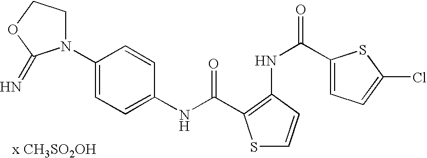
[x CH3SO2OH].C1(NC(=O)C2=C(NC(C3=CC=C(Cl)S3)=O)C=CS2)=CC=C(N2CCOC2=N)C=C1
